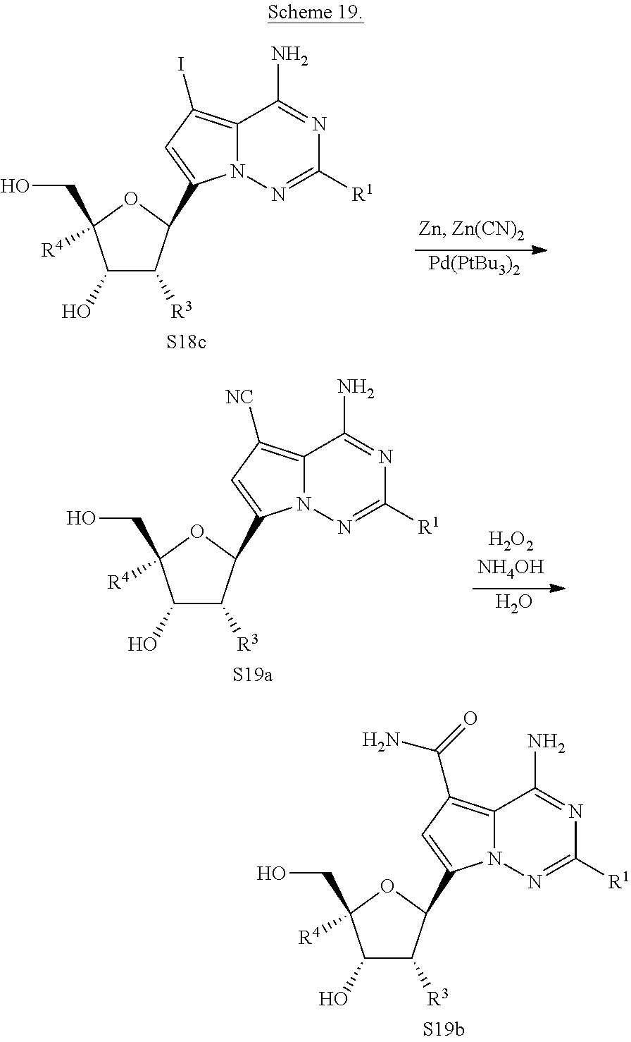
C1(O)C([R3])C(C2=CC(I)=C3N2N=C([R1])N=C3N)OC1(CO)[R4].[Pd(PtBu3)2].C1(O)C([R3])C(C2=CC([NC])=C3N2N=C([R1])N=C3N)OC1(CO)[R4].O.C1(O)C([R3])C(C2=CC(C(=O)N)=C3N2N=C([R1])N=C3N)OC1(CO)[R4]
